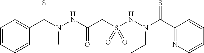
C(N(NC(CS(NN(C(=S)C1=NC=CC=C1)CC)(=O)=O)=O)C)(=S)C1=CC=CC=C1
